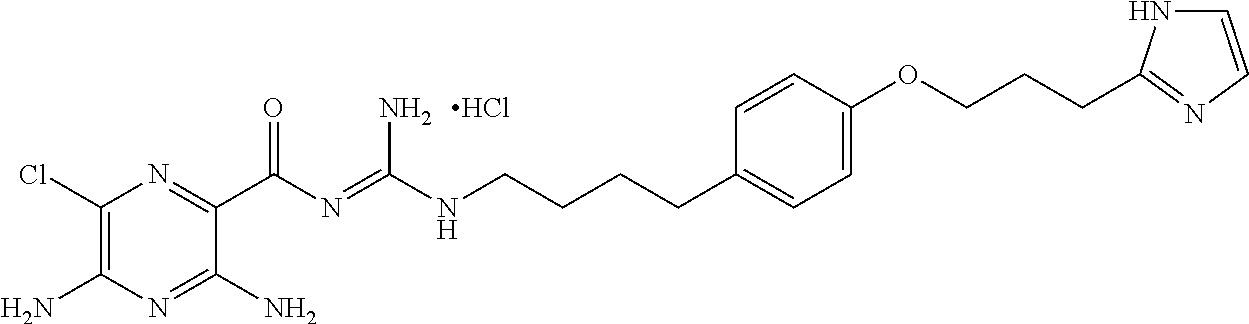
C1(Cl)=C(N)N=C(N)C(C(N=C(NCCCCC2=CC=C(OCCCC3=NC=CN3)C=C2)N)=O)=N1.Cl
